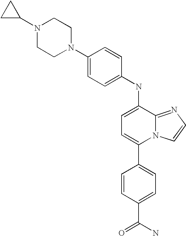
C1(NC2=CC=C(C3=CC=C(C(N)=O)C=C3)N3C2=NC=C3)=CC=C(N2CCN(C3CC3)CC2)C=C1
